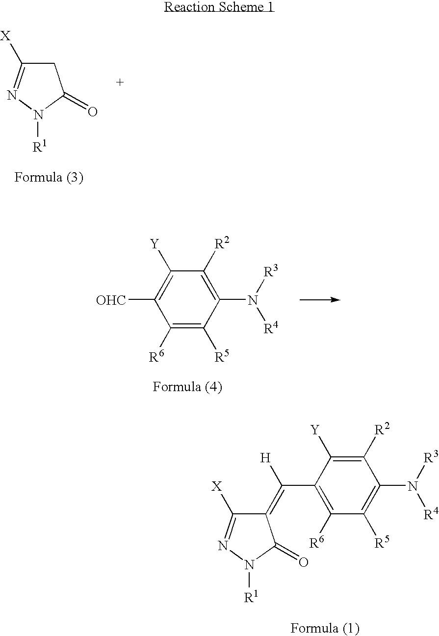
C1(=C(C2=C([R6])C([R5])=C(N([R3])[R4])C([R2])=C2[Y])[H])C([X])=NN([R1])C1=O.C1C([X])=NN([R1])C1=O.C1(N([R3])[R4])=C([R2])C([Y])=C([OHC])C([R6])=C1[R5]
